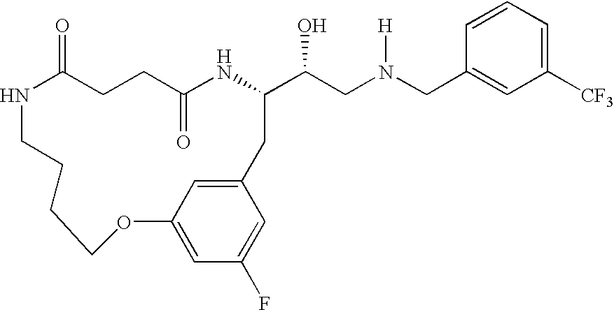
N1C(=O)CCC(=O)NC(C(CN(CC2=CC([CF3])=CC=C2)[H])O)CC2=CC(=CC(F)=C2)OCCCC1
